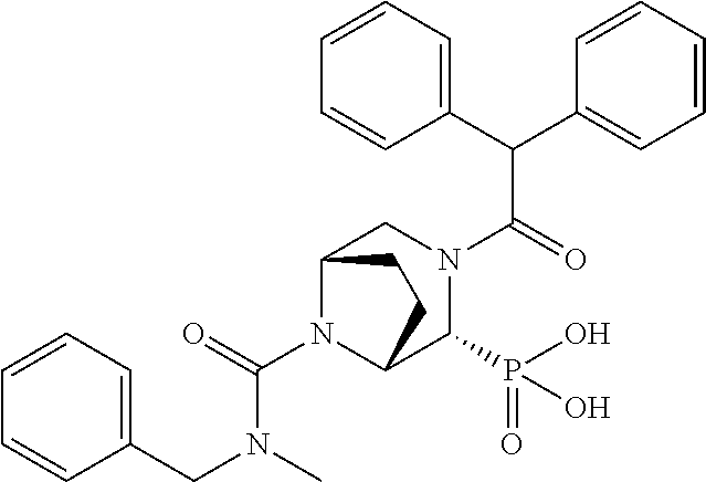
C1(C(C2=CC=CC=C2)C(=O)N2CC3N(C(=O)N(CC4=CC=CC=C4)C)C(C2P(O)(=O)O)CC3)=CC=CC=C1
